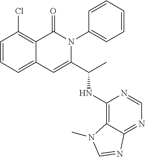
C1=CC=C2C(=C1Cl)C(=O)N(C1=CC=CC=C1)C(C(NC1=C3C(=NC=N1)N=CN3C)C)=C2
